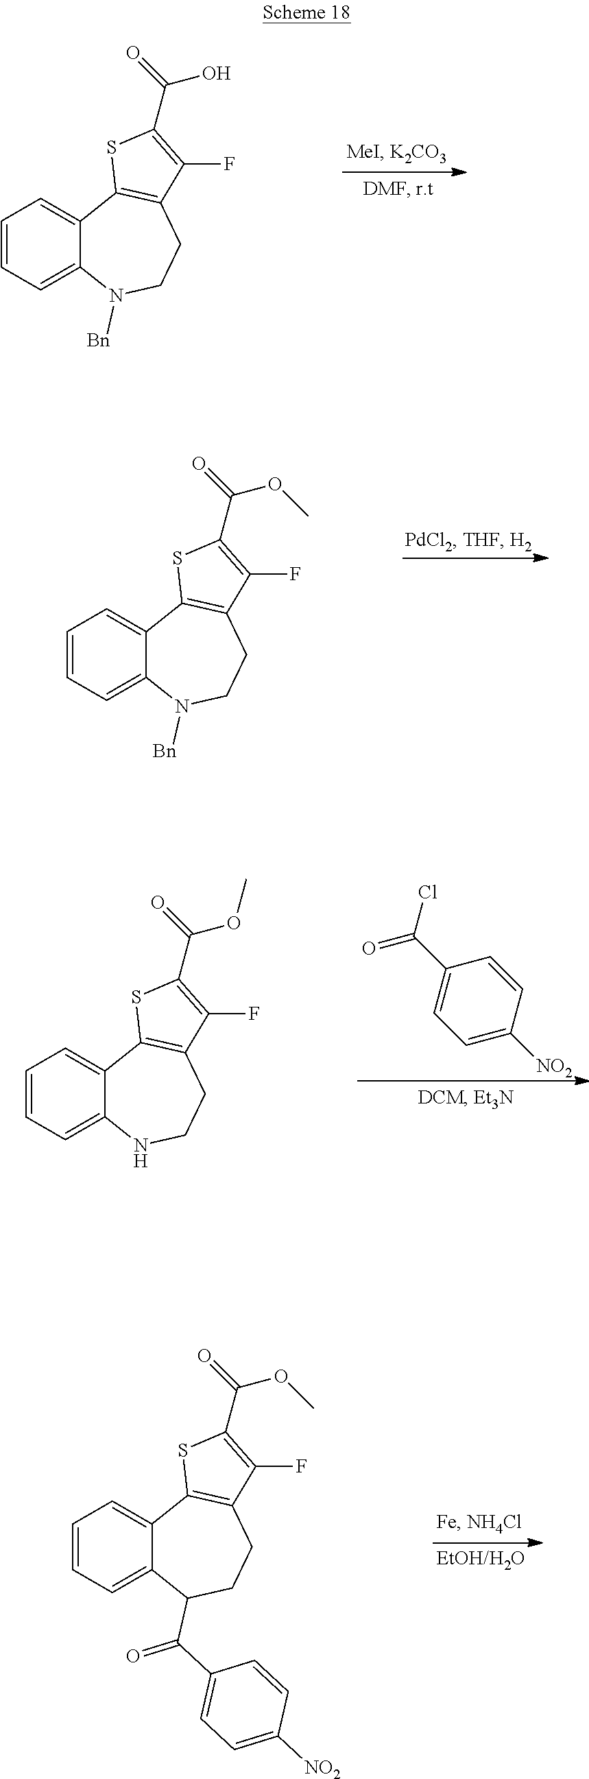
C1=CC=C2C(=C1)C1=C(CCN2[Bn])C(F)=C(C(=O)O)S1.C1=CC=C2C(=C1)C1=C(CCN2[Bn])C(F)=C(C(=O)OC)S1.C1=CC=C2C(=C1)C1=C(CCN2)C(F)=C(C(=O)OC)S1.C1=C([NO2])C=CC(C(Cl)=O)=C1.C1=CC=C2C(=C1)C1=C(CCC2C(C2=CC=C([NO2])C=C2)=O)C(F)=C(C(=O)OC)S1
